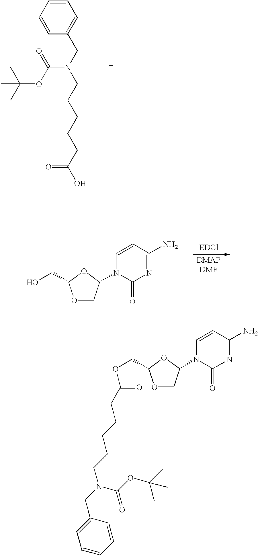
C1(CN(CCCCCC(O)=O)C(OC(C)(C)C)=O)=CC=CC=C1.O1C(CO)OCC1N1C(=O)N=C(N)C=C1.O1C(COC(=O)CCCCCN(CC2=CC=CC=C2)C(OC(C)(C)C)=O)OCC1N1C(=O)N=C(N)C=C1
